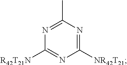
N1=C(C)N=C([NR42T21])N=C1[R42T21N]
